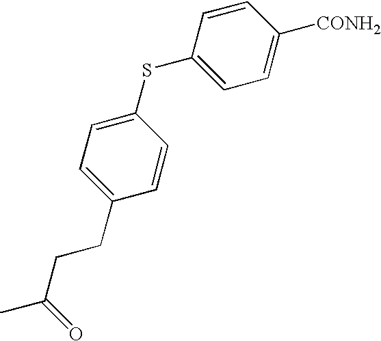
C1=CC(SC2=CC=C(CCC(C)=O)C=C2)=CC=C1[CONH2]
